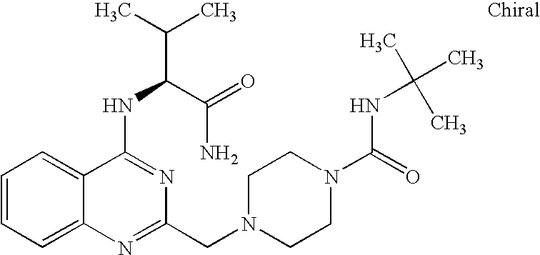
C1=CC=C2C(=C1)C(NC(C(=O)N)C(C)C)=NC(CN1CCN(C(=O)NC(C)(C)C)CC1)=N2
